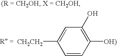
C1=CC([OH)])=C(O)C=C1[CH2CH2]
